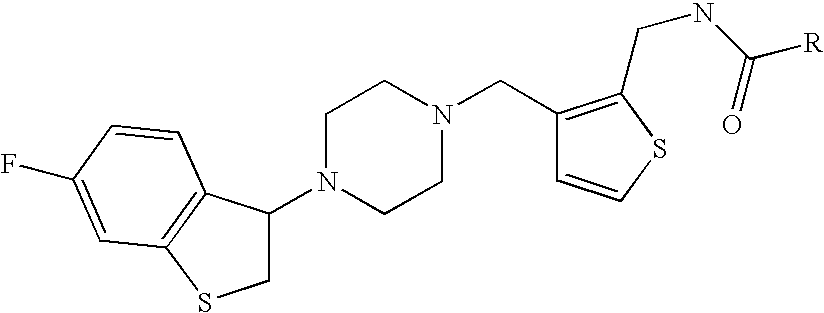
C1N(C2CSC3=C2C=CC(F)=C3)CCN(CC2=C(CNC([R])=O)SC=C2)C1
